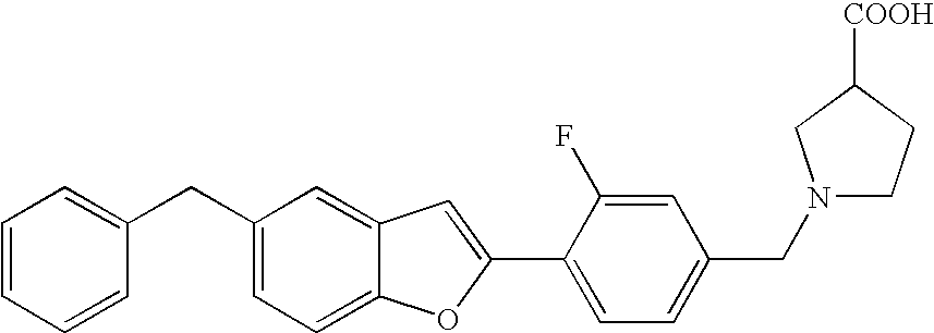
C1=CC=CC(CC2=CC=C3C(=C2)C=C(C2=CC=C(CN4CCC([COOH])C4)C=C2F)O3)=C1
